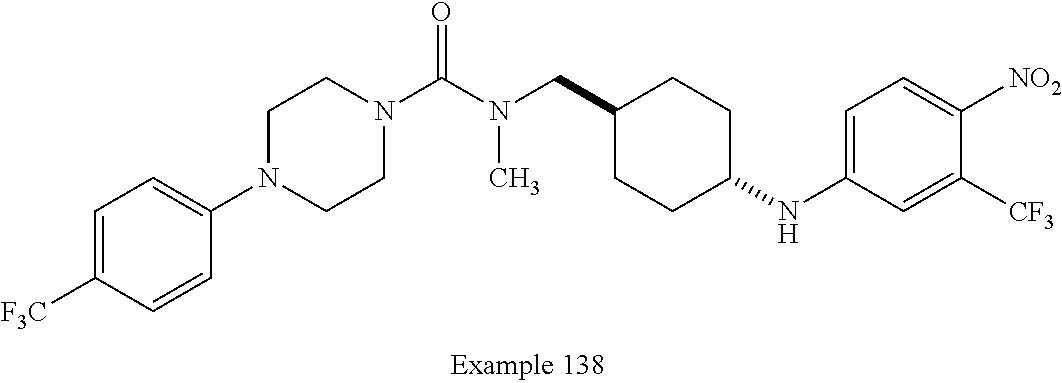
C1=C([F3C])C=CC(N2CCN(C(N(CC3CCC(NC4=CC=C([NO2])C([CF3])=C4)CC3)C)=O)CC2)=C1
